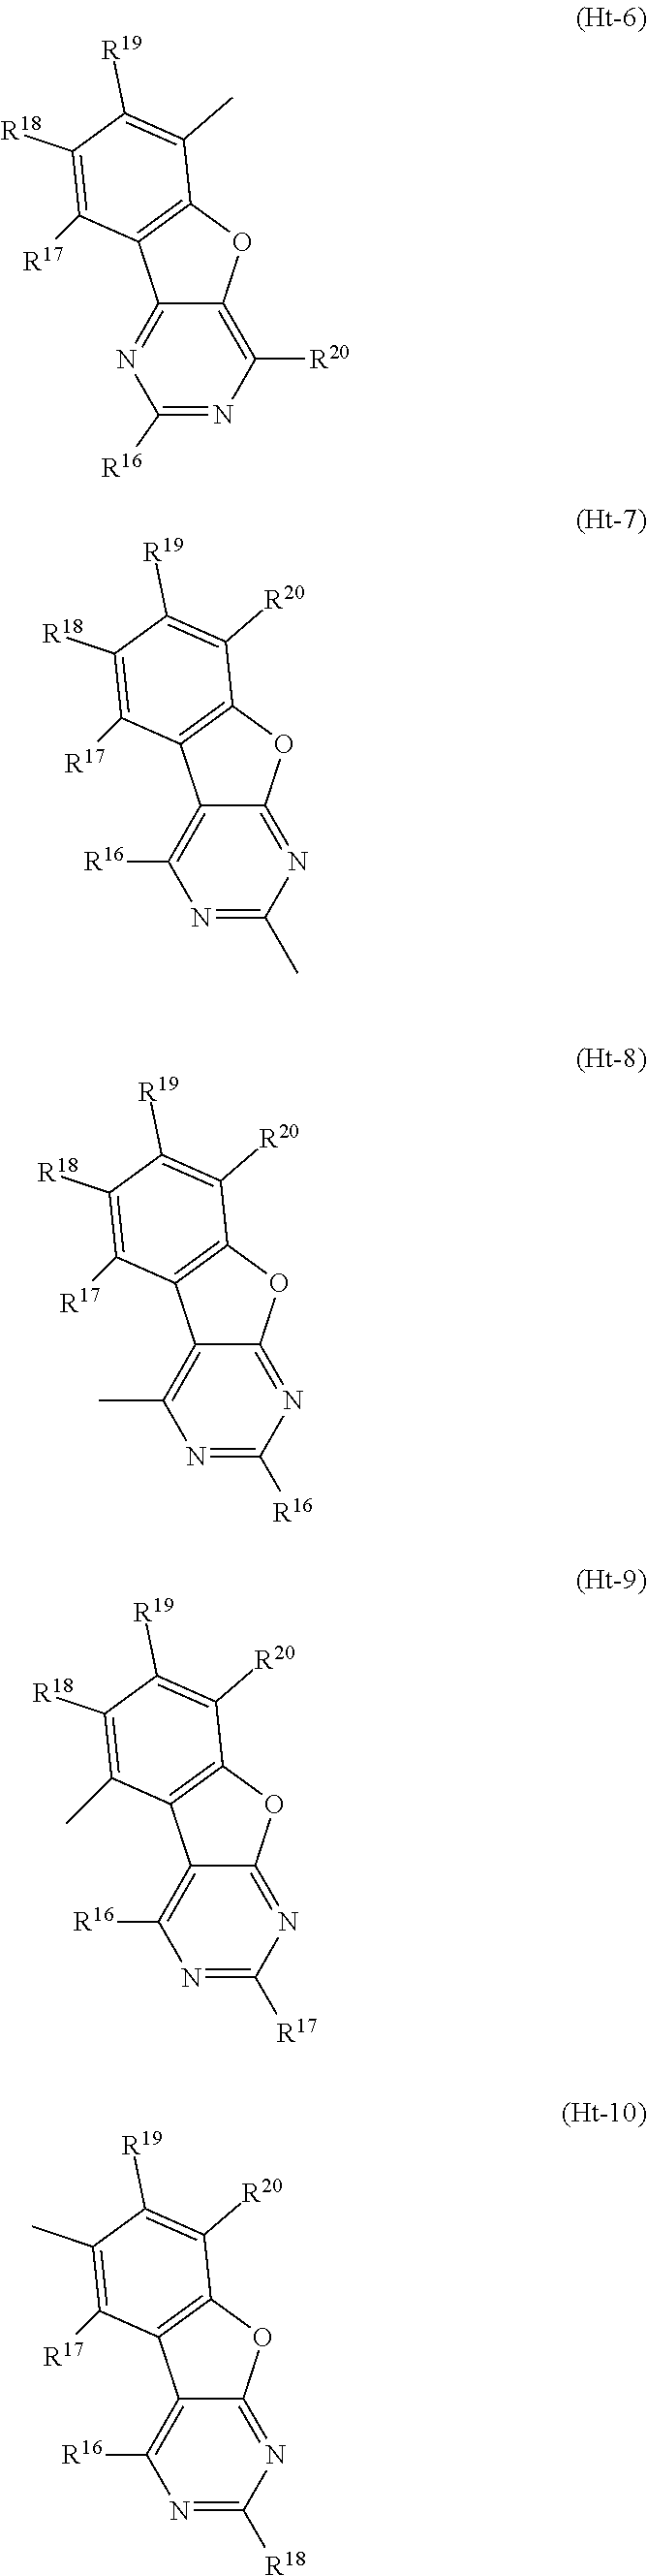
C1([R18])=C([R17])C2=C(C(C)=C1[R19])OC1=C([R20])N=C([R16])N=C21.C1([R18])=C([R17])C2=C(C([R20])=C1[R19])OC1=NC(C)=NC([R16])=C21.C1([R18])=C([R17])C2=C(C([R20])=C1[R19])OC1=NC([R16])=NC(C)=C21.C1([R18])=C(C)C2=C(C([R20])=C1[R19])OC1=NC([R17])=NC([R16])=C21.C1(C)=C([R17])C2=C(C([R20])=C1[R19])OC1=NC([R18])=NC([R16])=C21
